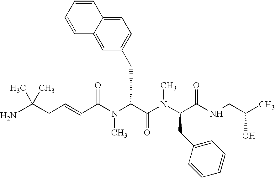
C(CC=CC(N(C(C(N(C(C(NCC(C)O)=O)CC1=CC=CC=C1)C)=O)CC1=CC=C2C(=C1)C=CC=C2)C)=O)(N)(C)C
